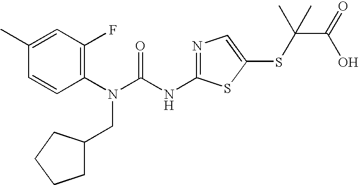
C1(C)=CC(F)=C(N(C(NC2=NC=C(SC(C(O)=O)(C)C)S2)=O)CC2CCCC2)C=C1
